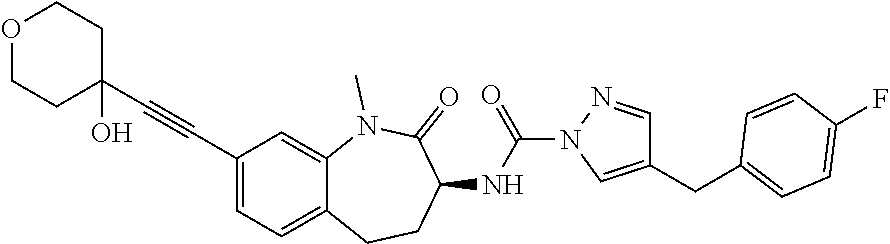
C(C1=CC=C2C(=C1)N(C)C(=O)C(NC(=O)N1N=CC(CC3=CC=C(F)C=C3)=C1)CC2)#CC1(O)CCOCC1
